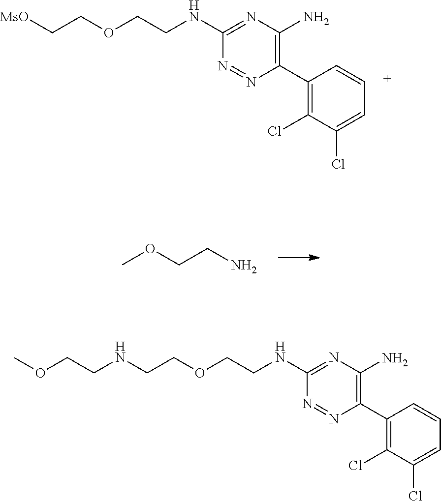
C1(NCCOCC[MsO])=NC(N)=C(C2=C(Cl)C(Cl)=CC=C2)N=N1.COCCN.C1(NCCOCCNCCOC)=NC(N)=C(C2=C(Cl)C(Cl)=CC=C2)N=N1
